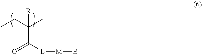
CCC(C)(C([L][M]B)=O)[R]
